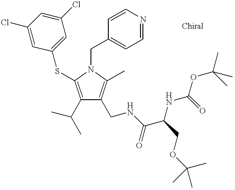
C1(C(C)C)=C(SC2=CC(Cl)=CC(Cl)=C2)N(CC2=CC=NC=C2)C(C)=C1CNC(C(NC(OC(C)(C)C)=O)COC(C)(C)C)=O
